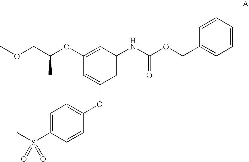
COCC(OC1=CC(NC(OCC2=CC=CC=C2)=O)=CC(OC2=CC=C(S(C)(=O)=O)C=C2)=C1)C
